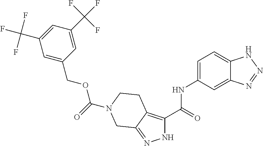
C(=O)(OCC1=CC(C(F)(F)F)=CC(C(F)(F)F)=C1)N1CCC2=C(C(=O)NC3=CC=C4C(=C3)N=NN4)NN=C2C1
